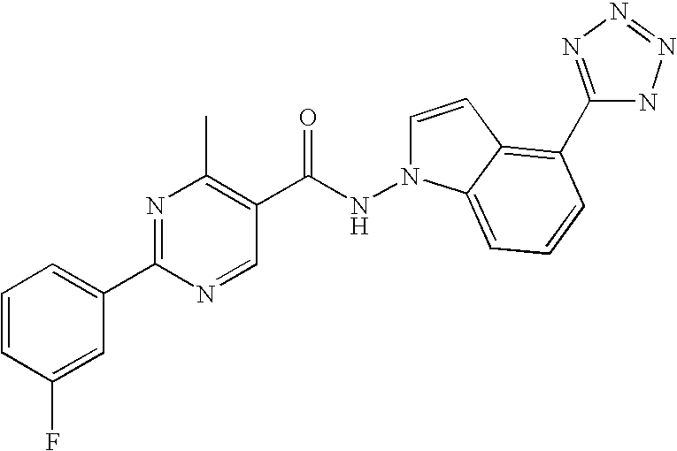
N1(NC(C2=C(C)N=C(C3=CC=CC(F)=C3)N=C2)=O)C=CC2=C(C3=NN=NN3)C=CC=C12
